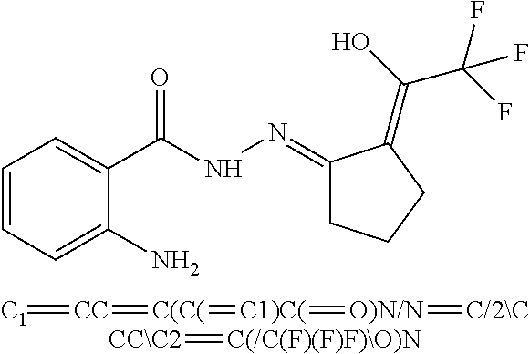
C1=CC=C(N)C(C(NN=C2CCCC2=C(O)C(F)(F)F)=O)=C1.[C1]=[CC]=[C(C(]=[C1)C(]=[O)N/N]=[C/2\C].[CC\C2]=[C(/C(F)(F)F)\O)N]
